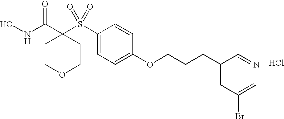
N(C(C1(S(C2=CC=C(OCCCC3=CC(Br)=CN=C3)C=C2)(=O)=O)CCOCC1)=O)O.Cl
